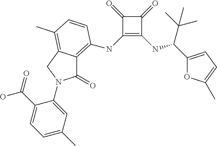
C1(NC2=C3C(=O)N(C4=CC(C)=CC=C4C(=O)O)CC3=C(C)C=C2)=C(NC(C(C)(C)C)C2=CC=C(C)O2)C(=O)C1=O
